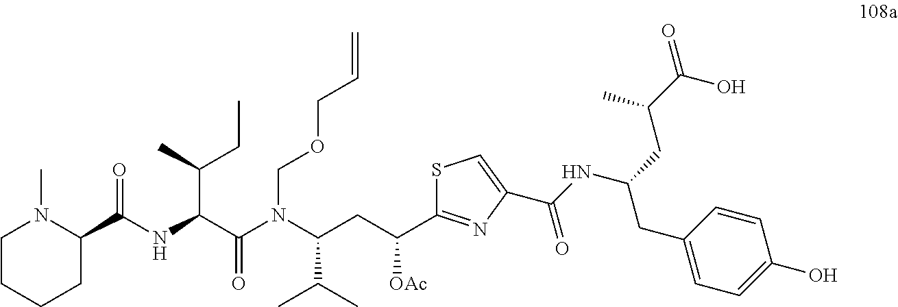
C(C(CC)C)(NC(C1CCCCN1C)=O)C(N(C(CC([OAc])C1=NC(C(NC(CC(C(O)=O)C)CC2=CC=C(O)C=C2)=O)=CS1)C(C)C)COCC=C)=O
